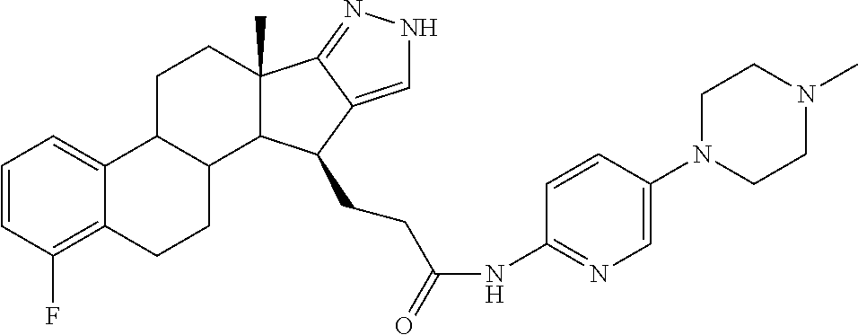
C1=CC(F)=C2C(=C1)C1C(CC2)C2C(C)(CC1)C1=NNC=C1C2CCC(NC1=NC=C(N2CCN(C)CC2)C=C1)=O
